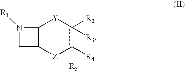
C12C([Z]c([R4])([R5])c([R2])([R3])[Y]1)CN2[R1]
